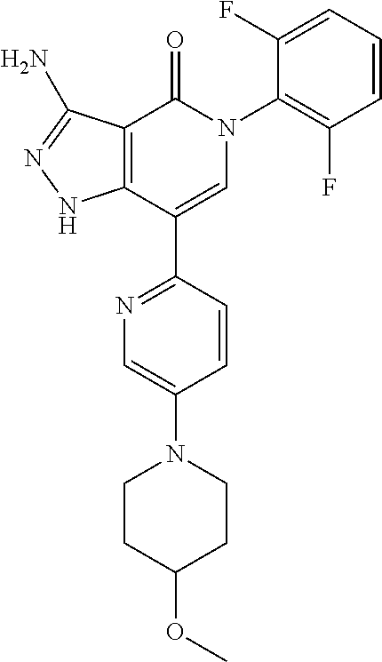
C12=C(C(C3=NC=C(N4CCC(OC)CC4)C=C3)=CN(C3=C(F)C=CC=C3F)C1=O)NN=C2N
